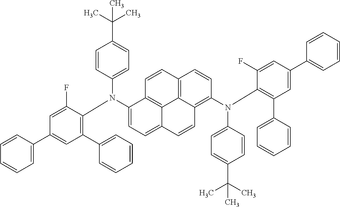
C1=C(C2=CC(C3=CC=CC=C3)=C(N(C3=CC=C4C5=C3C=CC3=C5C(=C(N(C5=C(C6=CC=CC=C6)C=C(C6=CC=CC=C6)C=C5F)C5=CC=C(C(C)(C)C)C=C5)C=C3)C=C4)C3=CC=C(C(C)(C)C)C=C3)C(F)=C2)C=CC=C1
